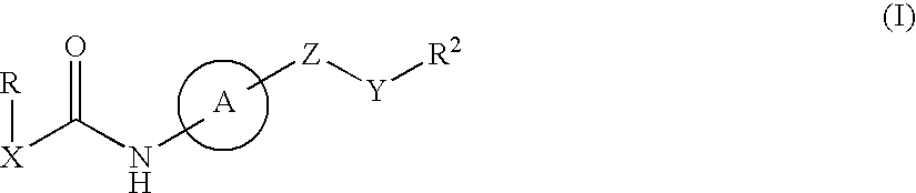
[X](C(NC)=O)[R].C[Z][Y][R2]
